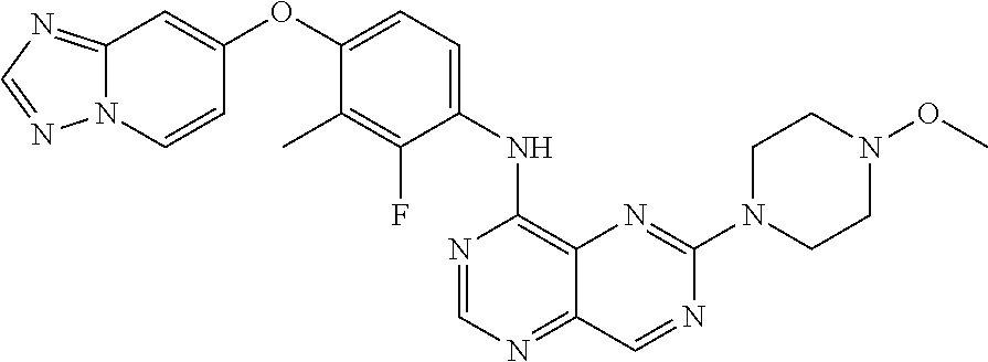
C12=NC=NN1C=CC(OC1=CC=C(NC3=C4C(=NC=N3)C=NC(N3CCN(OC)CC3)=N4)C(F)=C1C)=C2
